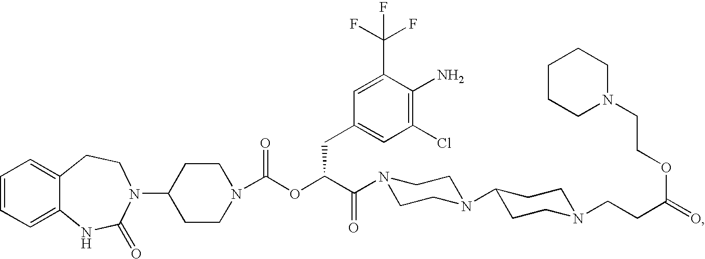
C1=CC=C2C(=C1)CCN(C1CCN(C(OC(C(=O)N3CCN(C4CCN(CCC(=O)OCCN5CCCCC5)CC4)CC3)CC3=CC(Cl)=C(N)C(C(F)(F)F)=C3)=O)CC1)C(=O)N2
